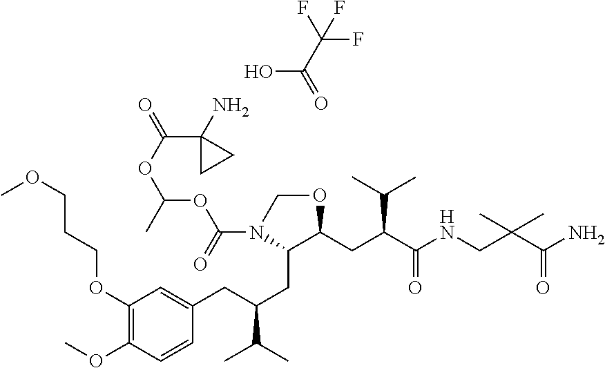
O(C(=O)C1(N)CC1)C(OC(N1C(CC(CC2=CC(OCCCOC)=C(OC)C=C2)C(C)C)C(CC(C(=O)NCC(C(=O)N)(C)C)C(C)C)OC1)=O)C.OC(=O)C(F)(F)F
